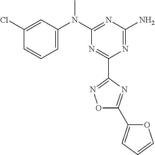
C1(Cl)=CC(N(C2=NC(N)=NC(C3=NOC(C4=CC=CO4)=N3)=N2)C)=CC=C1
